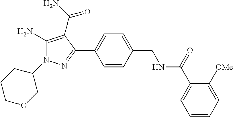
C1(N2C(N)=C(C(N)=O)C(C3=CC=C(CNC(C4=CC=CC=C4[OMe])=O)C=C3)=N2)CCCOC1
